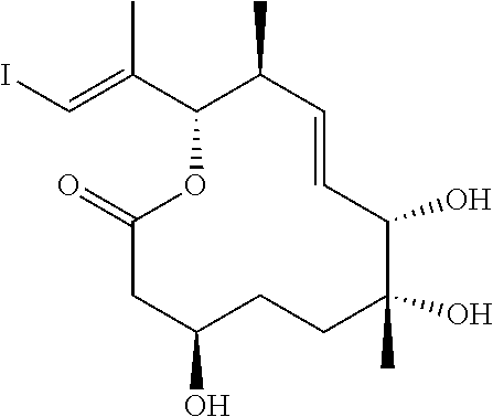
C(=C(C1OC(=O)CC(O)CCC(C)(O)C(O)C=CC1C)C)I
